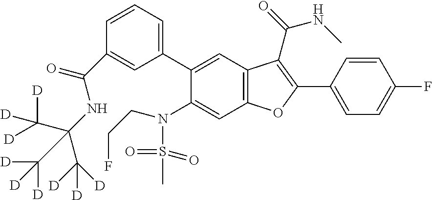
C1=CC=C(C2=CC3=C(C=C2N(CCF)S(C)(=O)=O)OC(C2=CC=C(F)C=C2)=C3C(NC)=O)C=C1C(=O)NC(C([D])([D])[D])(C([D])([D])[D])C([D])([D])[D]
